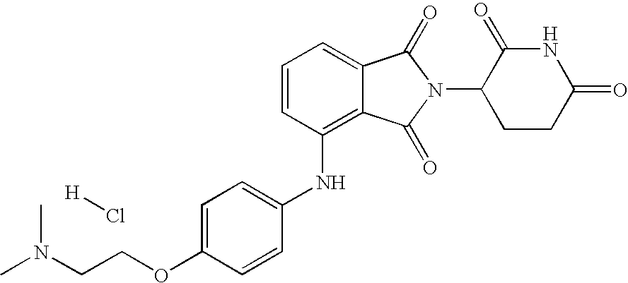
C1=CC(NC2=CC=C(OCCN(C)C)C=C2)=C2C(=C1)C(=O)N(C1CCC(=O)NC1=O)C2=O.[H]Cl
